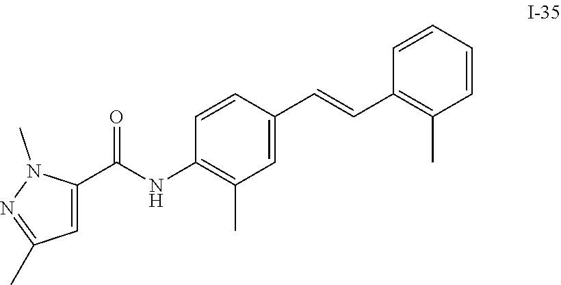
C1(C(NC2=C(C)C=C(C=CC3=C(C)C=CC=C3)C=C2)=O)=CC(C)=NN1C
